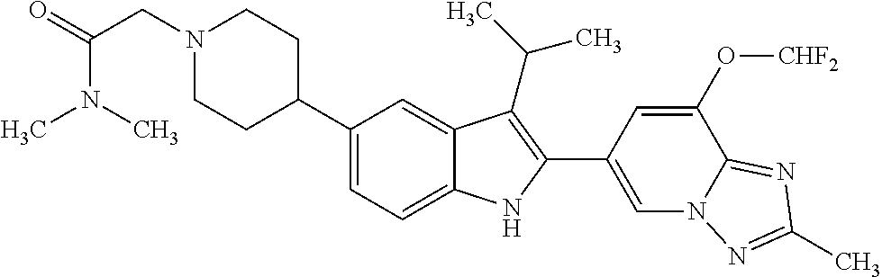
N1(CC(=O)N(C)C)CCC(C2=CC=C3C(=C2)C(C(C)C)=C(C2=CN4C(=NC(C)=N4)C(O[CHF2])=C2)N3)CC1
